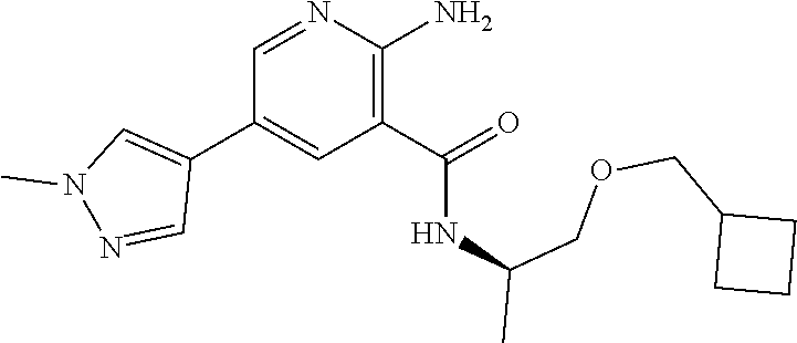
C1(C(NC(COCC2CCC2)C)=O)=C(N)N=CC(C2=CN(C)N=C2)=C1
